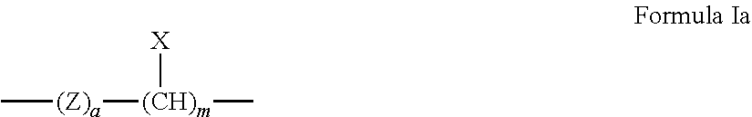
C[(Z)a][(CH)m]([X])C
